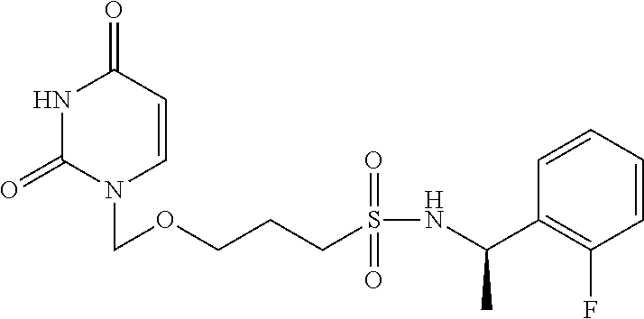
N1C(=O)N(COCCCS(NC(C2=C(F)C=CC=C2)C)(=O)=O)C=CC1=O
